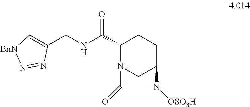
N(C(C1CCC2CN1C(=O)N2[OSO3H])=O)CC1=C[BnN]N=N1
